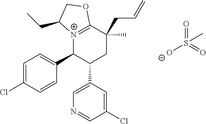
C1=C(Cl)C=CC(C2C(C3=CN=CC(Cl)=C3)CC(CC=C)(C)C3=[N+]2C(CC)CO3)=C1.O=S(=O)([O-])C
